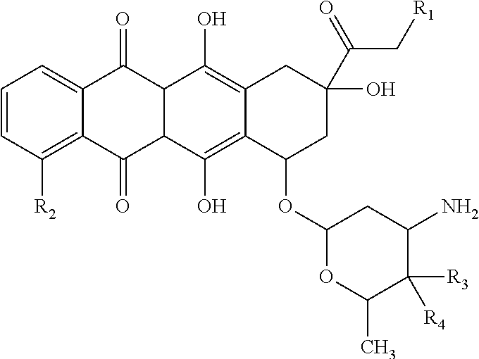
C1=C2C(=C([R2])C=C1)C(=O)C1C(C2=O)C(O)=C2C(=C1O)C(OC1OC(C)C([R3])([R4])C(N)C1)CC(O)(C(C[R1])=O)C2
